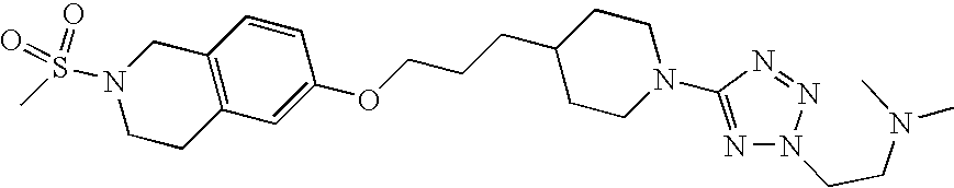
C1CC2=C(CN1S(C)(=O)=O)C=CC(OCCCC1CCN(C3=NN(CCN(C)C)N=N3)CC1)=C2
